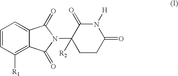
C1CC(=O)N([H])C(=O)C1([R2])N1C(=O)C2=C([R1])C=CC=C2C1=O
